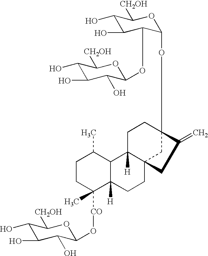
C1(O)C(O)C(O)C(O[CO]C2(C)C3([H])C(C(C)CC2)C2([H])C4(CC3)CC(OC3OC([CH2OH])C(O)C(O)C3OC3OC([CH2OH])C(O)C(O)C3O)(CC2)C(=C)C4)OC1[CH2OH]
